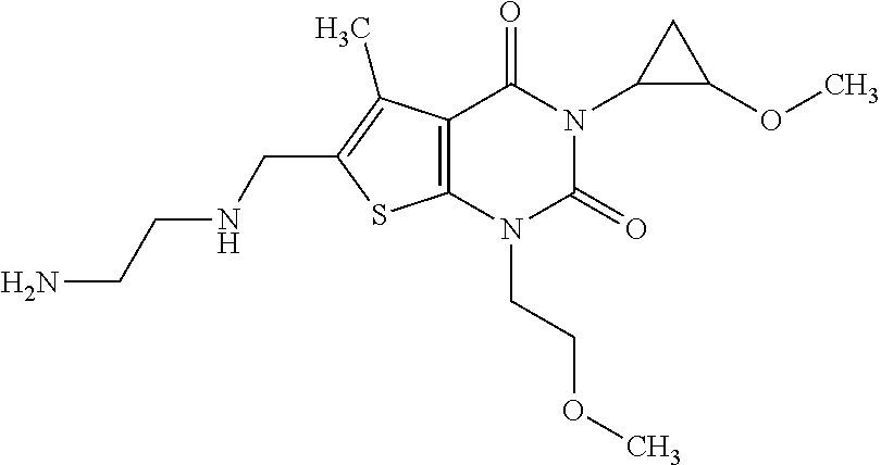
C12=C(N(CCOC)C(=O)N(C3C(OC)C3)C1=O)SC(CNCCN)=C2C
